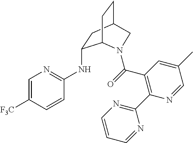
C1(NC2=NC=C([F3C])C=C2)CC2CCC1N(C(=O)C1=C(C3=NC=CC=N3)N=CC(C)=C1)C2
